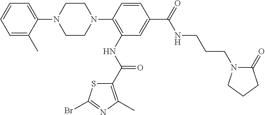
C1=C(C)C(N2CCN(C3=C(NC(C4=C(C)N=C(Br)S4)=O)C=C(C(=O)NCCCN4C(=O)CCC4)C=C3)CC2)=CC=C1
